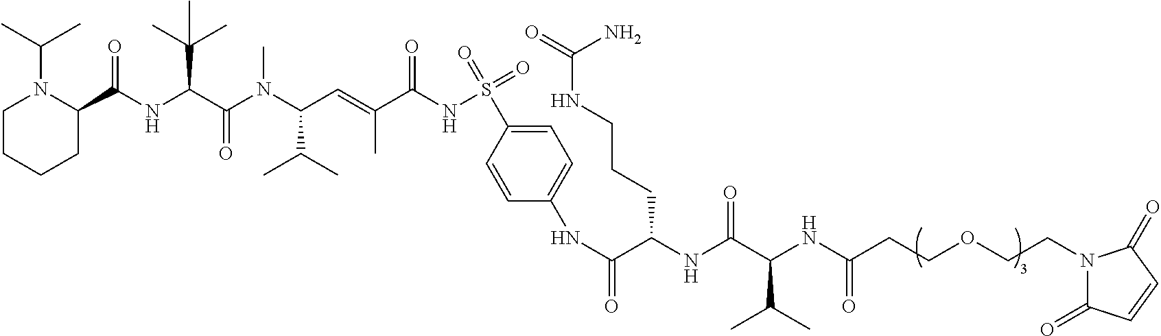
C1CCCC(C(NC(C(=O)N(C(C(C)C)C=C(C)C(NS(=O)(=O)C2=CC=C(NC(C(NC(C(NC(CCOCCN3C(=O)C=CC3=O)=O)C(C)C)=O)CCCNC(N)=O)=O)C=C2)=O)C)C(C)(C)C)=O)N1C(C)C
